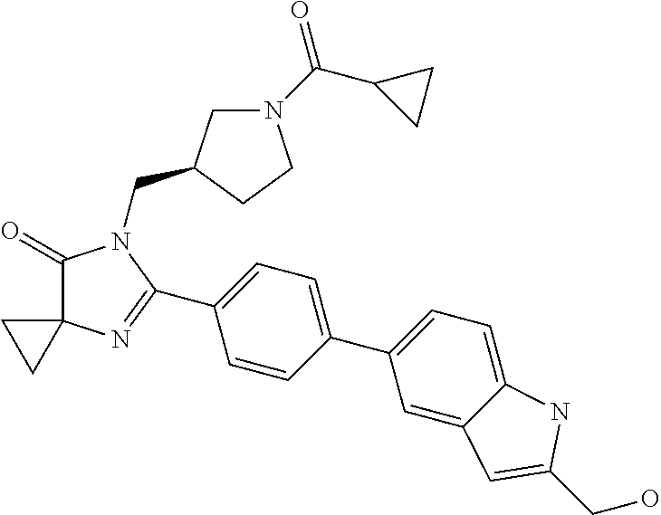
C1(=O)C2(N=C(C3=CC=C(C4=CC=C5C(=C4)C=C(CO)N5)C=C3)N1CC1CN(C(C3CC3)=O)CC1)CC2
